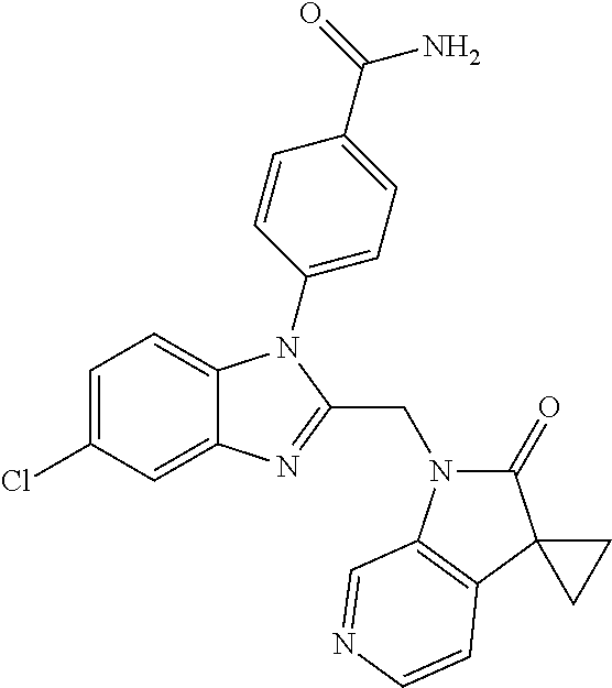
C1=C(Cl)C=C2C(=C1)N(C1=CC=C(C(N)=O)C=C1)C(CN1C(=O)C3(C4=C1C=NC=C4)CC3)=N2
